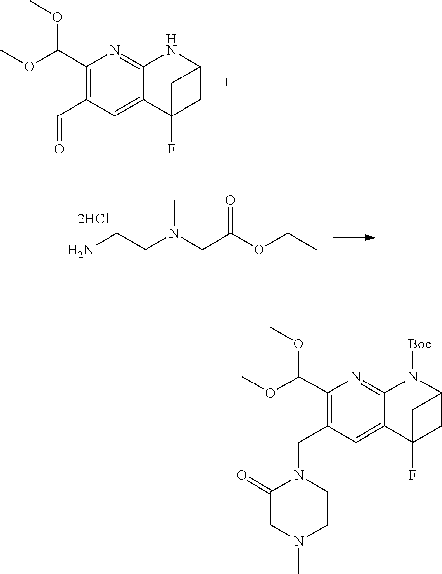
C1(C(OC)OC)=C(CN2C(=O)CN(C)CC2)C=C2C(=N1)N([Boc])C1CC2(F)C1.C1(C(OC)OC)=C(C=O)C=C2C(=N1)NC1CC2(F)C1.NCCN(CC(OCC)=O)C
